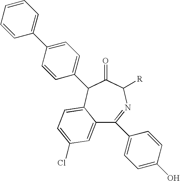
C12=CC(Cl)=CC=C1C(C1=CC=C(C3=CC=CC=C3)C=C1)C(=O)C([R])N=C2C1=CC=C(O)C=C1
